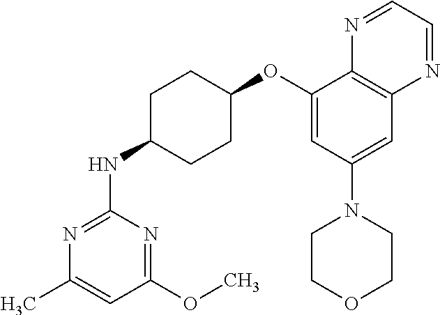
C1(OC2CCC(NC3=NC(C)=CC(OC)=N3)CC2)=CC(N2CCOCC2)=CC2=C1N=CC=N2
